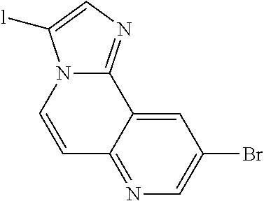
C1=CN2C(=NC=C2[l])C2=CC(Br)=CN=C12
